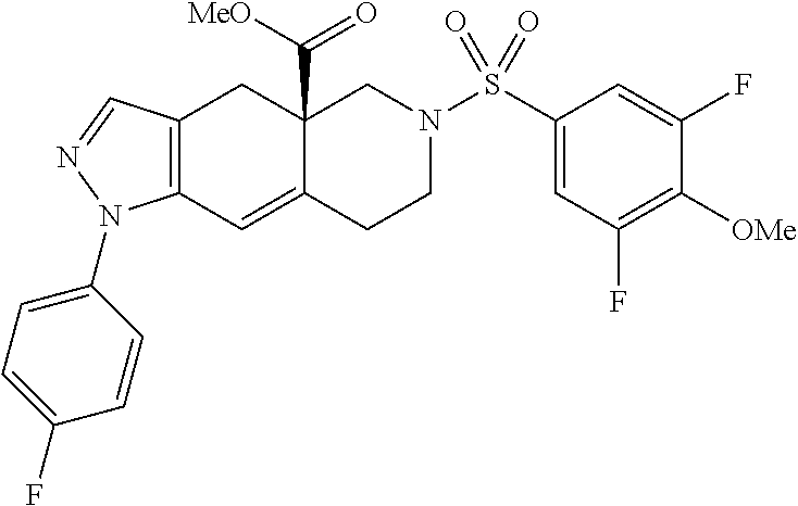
C12=C(C=C3C(C([MeO])=O)(C1)CN(S(C1=CC(F)=C([OMe])C(F)=C1)(=O)=O)CC3)N(C1=CC=C(F)C=C1)N=C2
